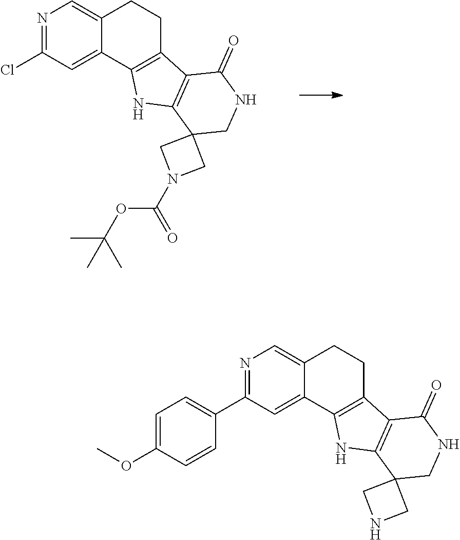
N1=C(Cl)C=C2C(=C1)CCC1=C2NC2=C1C(=O)NCC21CN(C(OC(C)(C)C)=O)C1.N1=C(C2=CC=C(OC)C=C2)C=C2C(=C1)CCC1=C2NC2=C1C(=O)NCC21CNC1
